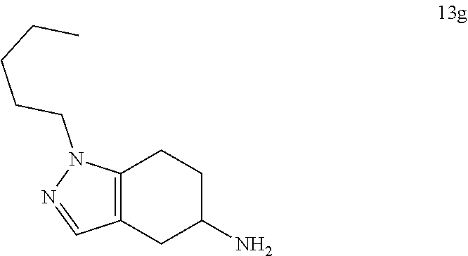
C12=C(CC(N)CC1)C=NN2CCCCC
